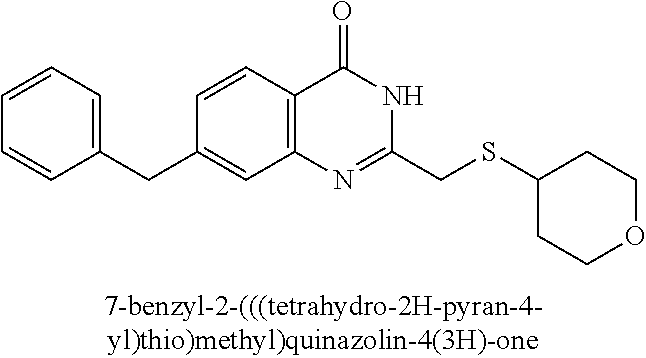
C1=CC2=C(C=C1CC1=CC=CC=C1)N=C(CSC1CCOCC1)NC2=O
